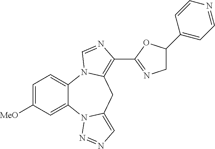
C1=C([MeO])C=C2C(=C1)N1C(=C(C3=NCC(C4=CC=NC=C4)O3)N=C1)CC1=CN=NN21
